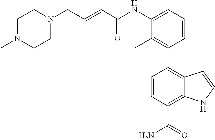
C1(C2=C3C(=C(C(=O)N)C=C2)NC=C3)=C(C)C(NC(C=CCN2CCN(C)CC2)=O)=CC=C1
